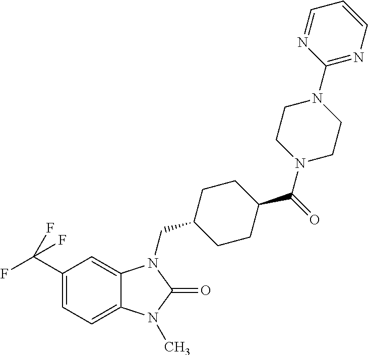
C1(C(F)(F)F)=CC=C2C(=C1)N(CC1CCC(C(=O)N3CCN(C4=NC=CC=N4)CC3)CC1)C(=O)N2C
